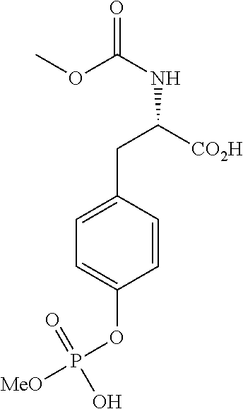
C1=C(CC(NC(=O)OC)[CO2H])C=CC(OP([MeO])(=O)O)=C1
